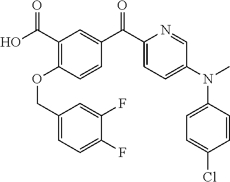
C1(COC2=C(C(O)=O)C=C(C(C3=CC=C(N(C4=CC=C(Cl)C=C4)C)C=N3)=O)C=C2)=CC=C(F)C(F)=C1
